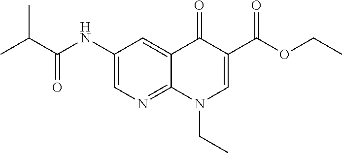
C(NC1=CN=C2C(=C1)C(=O)C(C(OCC)=O)=CN2CC)(C(C)C)=O
